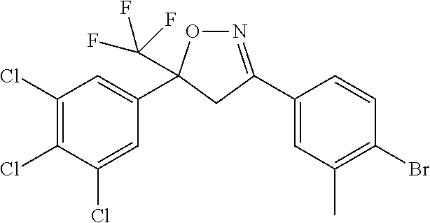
C1(Cl)=C(Cl)C(Cl)=CC(C2(C(F)(F)F)ON=C(C3=CC(C)=C(Br)C=C3)C2)=C1
